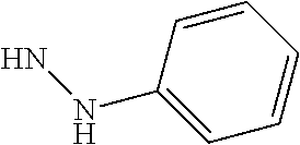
[NH](N)C1=CC=CC=C1
